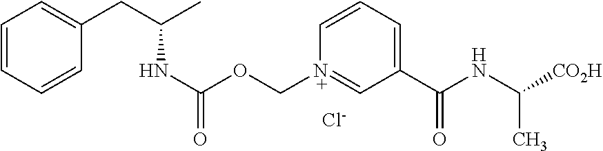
C1=CC=CC(CC(C)NC(OC[N+]2=CC(C(NC([CO2H])C)=O)=CC=C2)=O)=C1.[Cl-]
